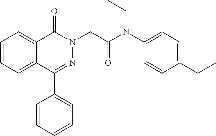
C1=CC=C2C(=C1)C(=O)N(CC(=O)N(C1=CC=C(CC)C=C1)CC)N=C2C1=CC=CC=C1
